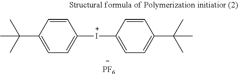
C1=CC(C(C)(C)C)=CC=C1[I+]C1=CC=C(C(C)(C)C)C=C1.[PF6]
